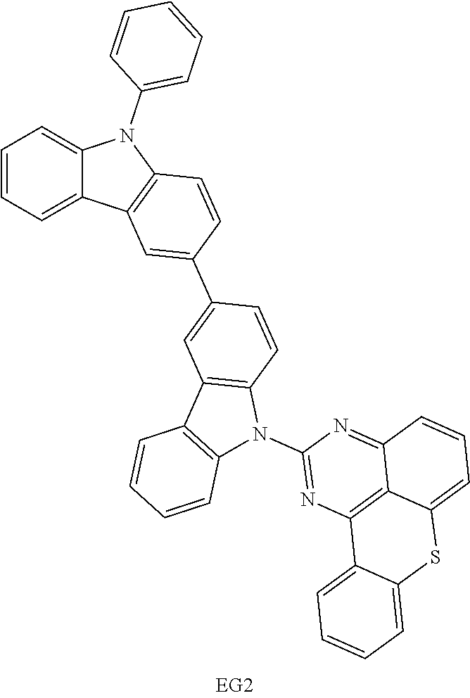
C1=CC=C2C(=C1)N(C1=CC=CC=C1)C1=C2C=C(C2=CC3=C(C=C2)N(C2=NC4=C5C(=N2)C=CC=C5SC2=CC=CC=C42)C2=C3C=CC=C2)C=C1
